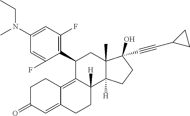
C1(C2=C(F)C=C(N(CC)C)C=C2F)C2=C3C(=CC(=O)CC3)CCC2([H])C2([H])C(C)(C1)C(C#CC1CC1)(O)CC2
